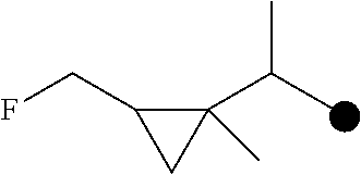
C1(C(C)C)(C)C(CF)C1
